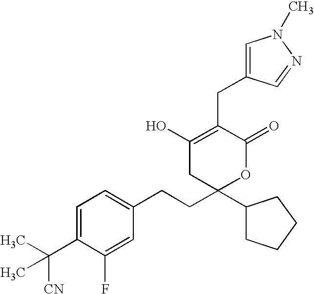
C1=C(C(C)(C)[CN])C(F)=CC(CCC2(C3CCCC3)OC(=O)C(CC3=CN(C)N=C3)=C(O)C2)=C1
